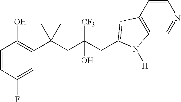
C1=CC(F)=CC(C(CC(CC2=CC3=C(C=NC=C3)N2[H])([CF3])O)(C)C)=C1O
